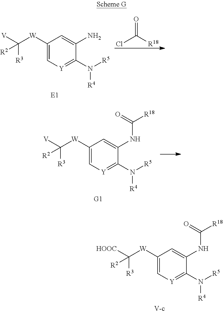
C1([W]C([V])([R3])[R2])=C[Y]=C(N([R5])[R4])C(N)=C1.[E1].C(Cl)([R18])=O.C1([W]C([V])([R3])[R2])=C[Y]=C(N([R5])[R4])C(NC([R18])=O)=C1.[G1].C1([W]C([HOOC])([R3])[R2])=C[Y]=C(N([R5])[R4])C(NC([R18])=O)=C1.[V-c]
